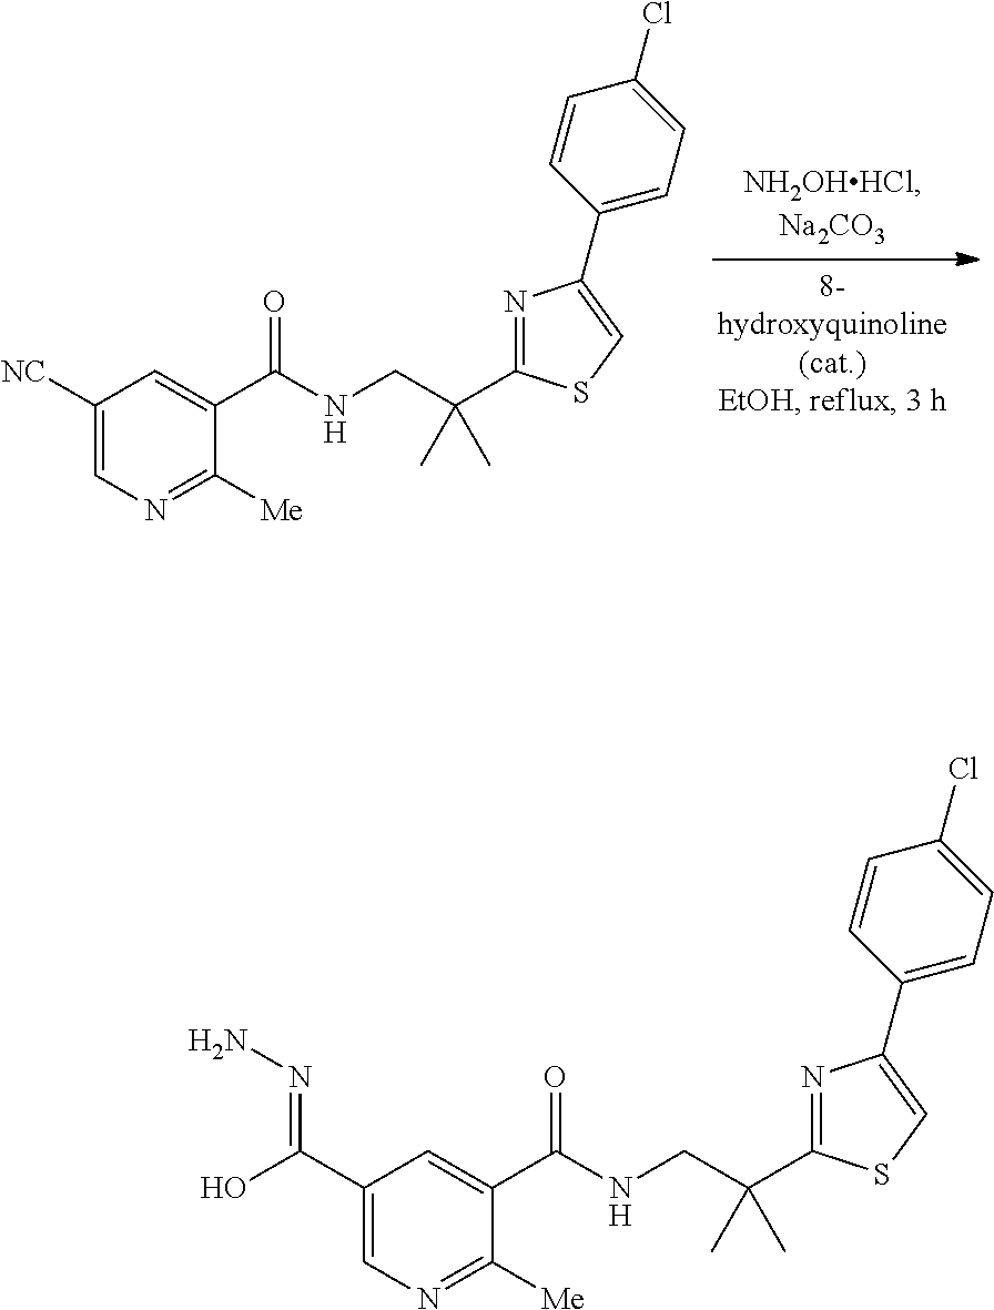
C1([NC])=CN=C([Me])C(C(NCC(C2=NC(C3=CC=C(Cl)C=C3)=CS2)(C)C)=O)=C1.C1(C(O)=NN)=CN=C([Me])C(C(NCC(C2=NC(C3=CC=C(Cl)C=C3)=CS2)(C)C)=O)=C1
